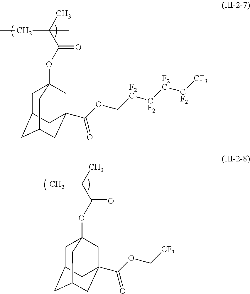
C1C2CC3CC(C(OC[F2C][CF2][F2C][CF2][CF3])=O)(CC1(OC(C(C)(C)CC)=O)C3)C2.C1C2CC3CC(C(OC[CF3])=O)(CC1(OC(C(C)(C)CC)=O)C3)C2
